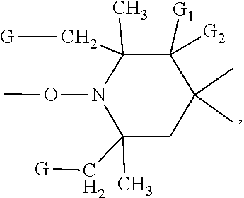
C1(C)(C[G])N(OC)C(C)(C[G])CC(C)(C)C1([G1])[G2]
